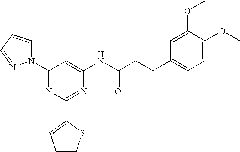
C1(N2C=CC=N2)=NC(C2=CC=CS2)=NC(NC(CCC2=CC=C(OC)C(OC)=C2)=O)=C1
